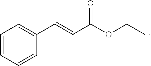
O=C(OCC)C=CC1=CC=CC=C1
